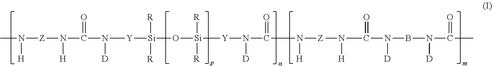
[Z](N(C(N([Y][Si]([R])(O[Si]([R])([R])[Y]N(C(N([Z]N(C(=O)N(BN(C(=O)C)[D])[D])[H])[H])=O)[D])[R])[D])=O)[H])N(C)[H]
